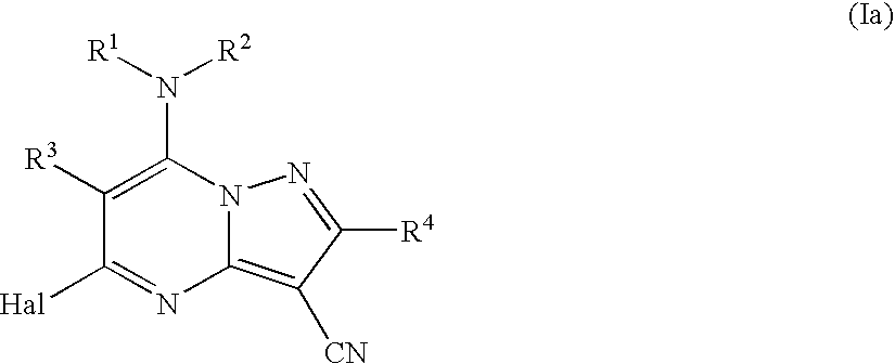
C1([R3])=C(N([R1])[R2])N2C(=C([CN])C([R4])=N2)N=C1[Hal]
